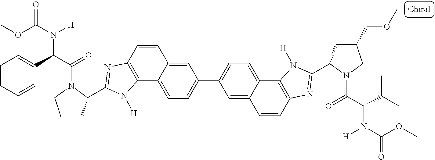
C12=CC=C(C3=CC=C4C(=C3)C=CC3=C4N([H])C(C4CC(COC)CN4C(C(C(C)C)N(C(OC)=O)[H])=O)=N3)C=C1C=CC1=C2N([H])C(C2CCCN2C(C(C2=CC=CC=C2)N(C(OC)=O)[H])=O)=N1
